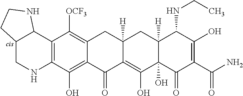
C12=C(C(O)=C3C(=C1[OCF3])CC1([H])CC4([H])C(NCC)C(O)=C(C(=O)N)C(=O)C4(O)C(O)=C1C3=O)NCC1C2NCC1
